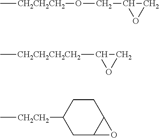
C[CH2CH2CH2]OCC1CO1.C1([CH2CH2CH2CH2]C)CO1.C[CH2CH2]C1CC2C(CC1)O2
